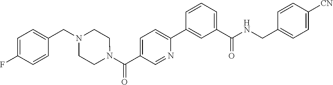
C1(C2=CC=C(C(N3CCN(CC4=CC=C(F)C=C4)CC3)=O)C=N2)=CC(C(NCC2=CC=C([CN])C=C2)=O)=CC=C1
